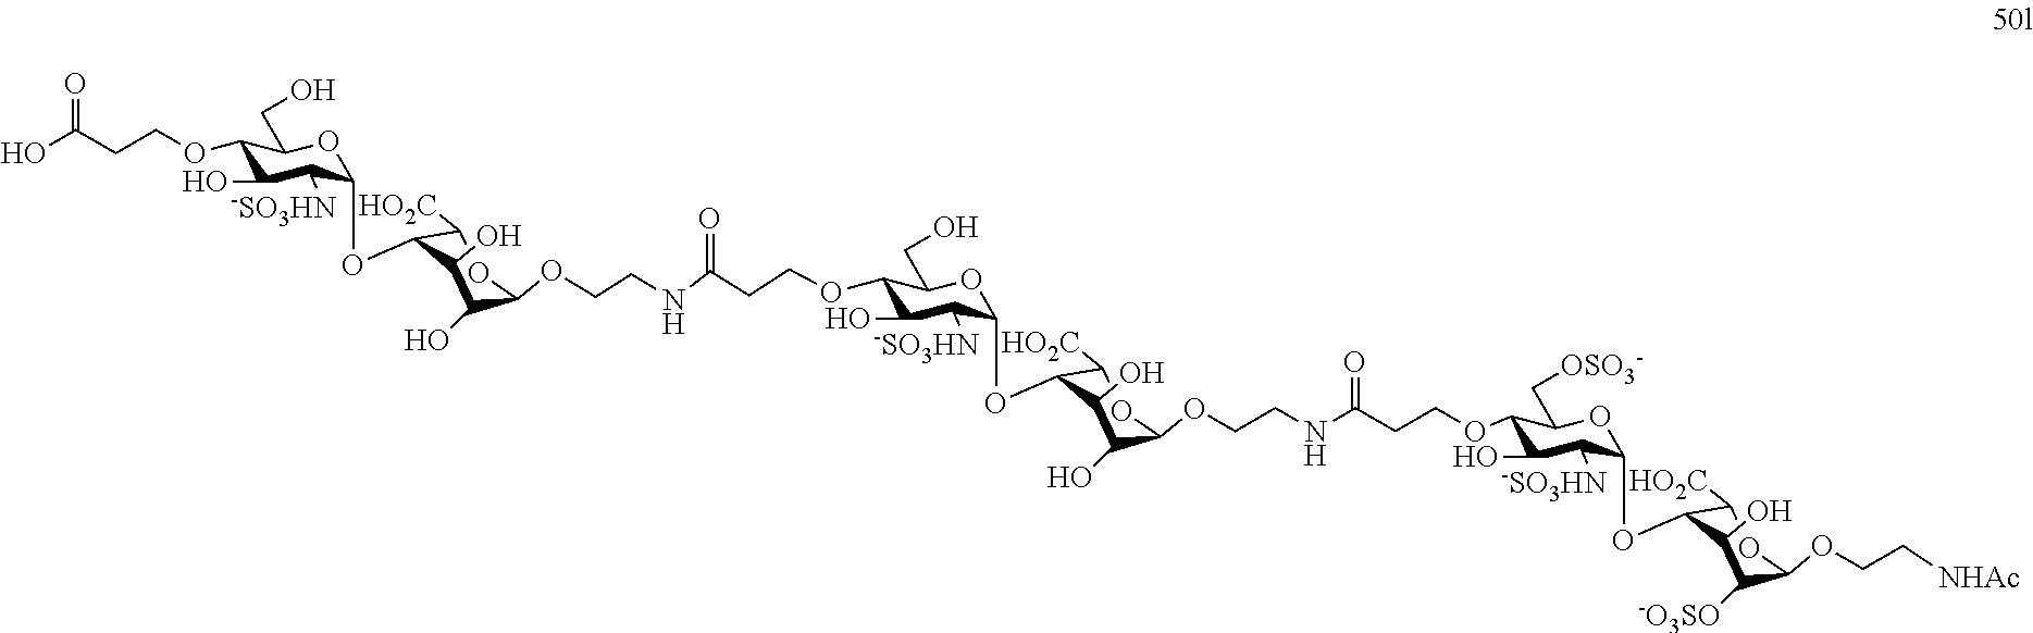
OC(CCOC1C(O)C([-SO3HN])C(OC2C([HO2C])OC(OCCNC(CCOC3C(O)C([-SO3HN])C(OC4C([HO2C])OC(OCCNC(CCOC5C(O)C([-SO3HN])C(OC6C([HO2C])OC(OCC[NHAc])C([-O3SO])C6O)OC5C[OSO3-])=O)C(O)C4O)OC3CO)=O)C(O)C2O)OC1CO)=O
